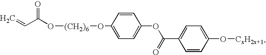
C=CC(O[(CH2)6]OC1=CC=C(OC(C2=CC=C(O[CxH2x+1])C=C2)=O)C=C1)=O
